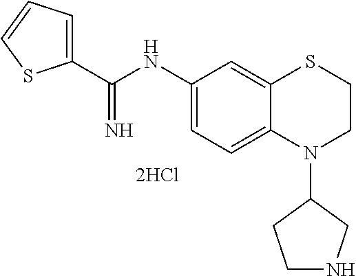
C1(NC(=N)C2=CC=CS2)=CC=C2C(=C1)SCCN2C1CCNC1
